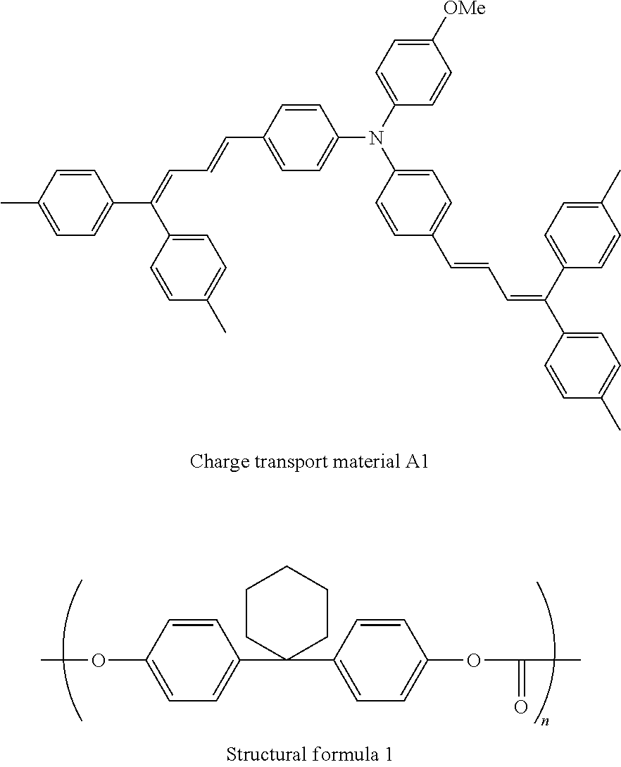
C1=C(C)C=CC(C(=CC=CC2=CC=C(N(C3=CC=C([OMe])C=C3)C3=CC=C(C=CC=C(C4=CC=C(C)C=C4)C4=CC=C(C)C=C4)C=C3)C=C2)C2=CC=C(C)C=C2)=C1.C1=C(OC)C=CC(C2(C3=CC=C(OC(=O)C)C=C3)CCCCC2)=C1
